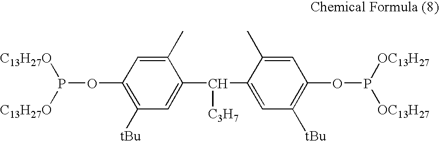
C1(OP([C13H27O])[C13H27O])=C([tBu])C=C(C([C3H7])C2=CC([tBu])=C(OP([OC13H27])[OC13H27])C=C2C)C(C)=C1
